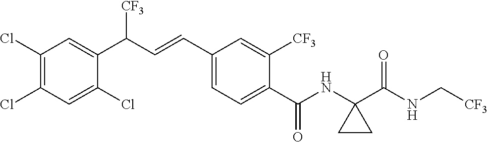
C1(Cl)=C(Cl)C=C(Cl)C(C(C=CC2=CC=C(C(NC3(C(NC[CF3])=O)CC3)=O)C([CF3])=C2)[CF3])=C1
